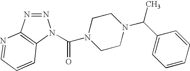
N1=NC2=C(N1C(=O)N1CCN(C(C3=CC=CC=C3)C)CC1)C=CC=N2
